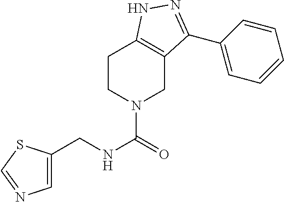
C1=C(CNC(=O)N2CCC3=C(C2)C(C2=CC=CC=C2)=NN3)SC=N1
